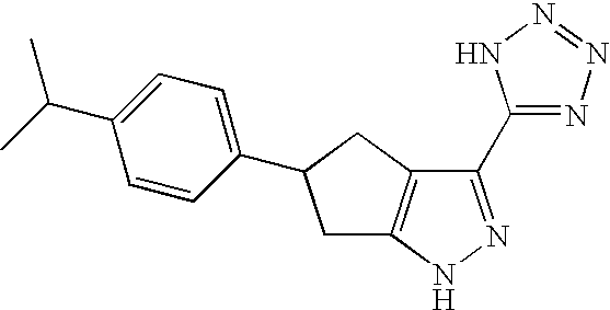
C1C2=C(CC1C1=CC=C(C(C)C)C=C1)C(C1=NN=NN1)=NN2
